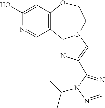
N1=C2C3=C(C=C(O)N=C3)OCCN2C=C1C1=NC=NN1C(C)C
